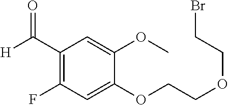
[H]C(C1=C(F)C=C(OCCOCCBr)C(OC)=C1)=O
